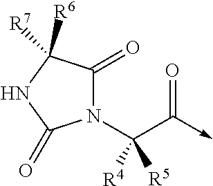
N1(C(C(=O)->C)([R5])[R4])C(=O)C([R6])([R7])NC1=O
